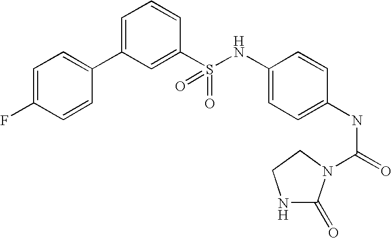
C1=C(F)C=CC(C2=CC=CC(S(NC3=CC=C(NC(=O)N4C(=O)NCC4)C=C3)(=O)=O)=C2)=C1
